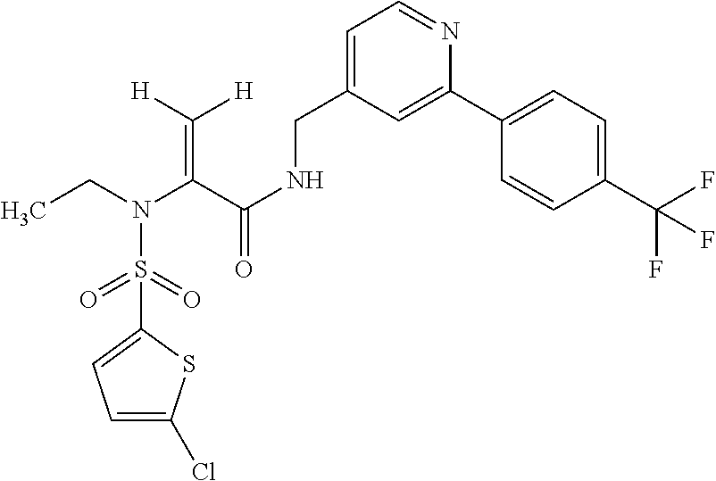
S(N(CC)C(C(NCC1=CC=NC(C2=CC=C(C(F)(F)F)C=C2)=C1)=O)=C([H])[H])(=O)(=O)C1=CC=C(Cl)S1
